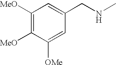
C1([MeO])=C([MeO])C([OMe])=CC(CNC)=C1
